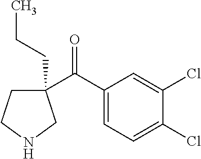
C1(C(C2=CC=C(Cl)C(Cl)=C2)=O)(CCC)CCNC1
